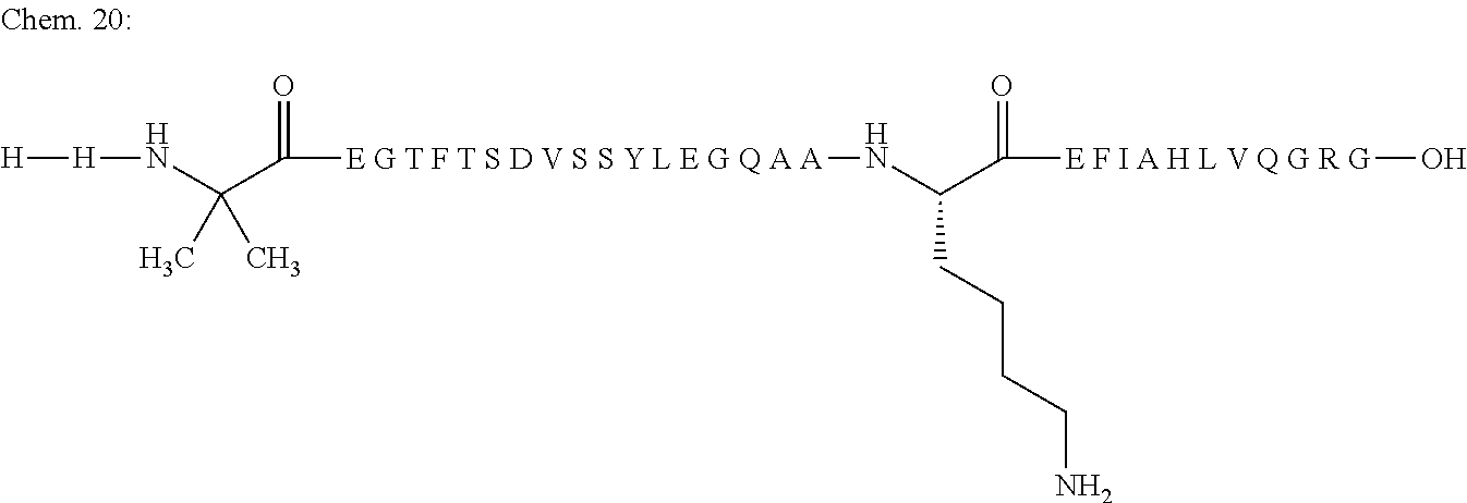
[H][H]NC(C([E G T F T S D V S S Y L E G Q A A]NC(C(=O)[E F I A H L V Q G R G]O)CCCCN)=O)(C)C
